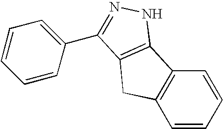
C1=CC(C2=NNC3=C2CC2=C3C=CC=C2)=CC=C1
